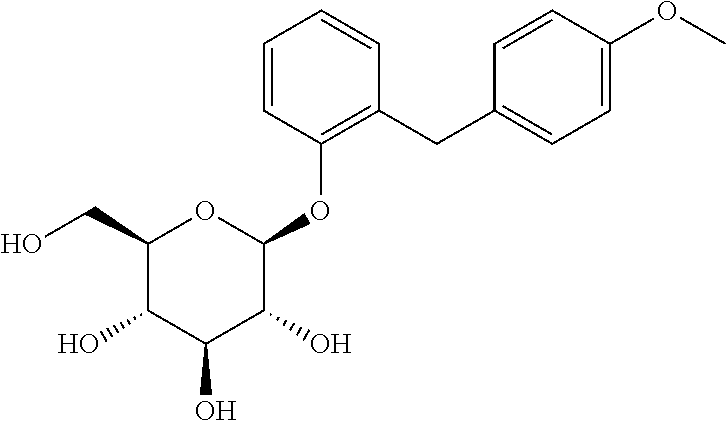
C1(CO)C(O)C(O)C(O)C(OC2=C(CC3=CC=C(OC)C=C3)C=CC=C2)O1
